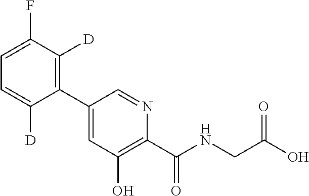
C1(C2=C([D])C(F)=CC=C2[D])=CC(O)=C(C(NCC(O)=O)=O)N=C1
